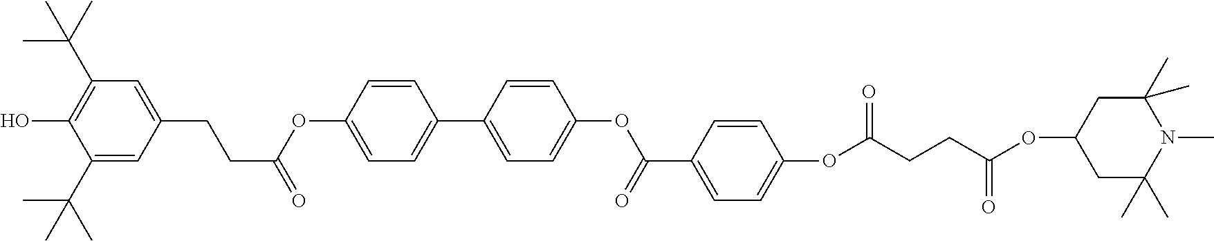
C1(C(C)(C)C)=CC(CCC(=O)OC2=CC=C(C3=CC=C(OC(C4=CC=C(OC(CCC(OC5CC(C)(C)N(C)C(C)(C)C5)=O)=O)C=C4)=O)C=C3)C=C2)=CC(C(C)(C)C)=C1O
